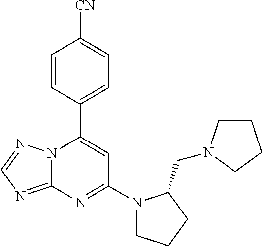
C12=NC=NN1C(C1=CC=C([CN])C=C1)=CC(N1CCCC1CN1CCCC1)=N2
